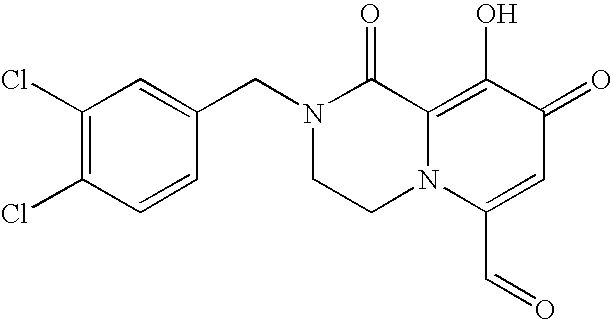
N1(CC2=CC(Cl)=C(Cl)C=C2)CCN2C(=C(O)C(=O)C=C2C=O)C1=O
